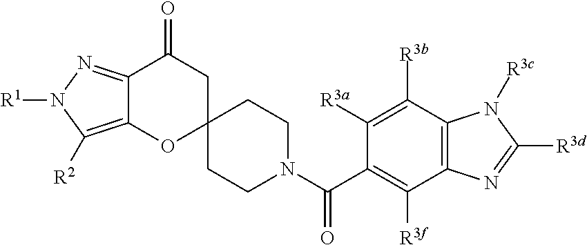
C12=NN([R1])C([R2])=C1OC1(CC2=O)CCN(C(=O)C2=C([R3f])C3=C(C([R3b])=C2[R3a])N([R3c])C([R3d])=N3)CC1
